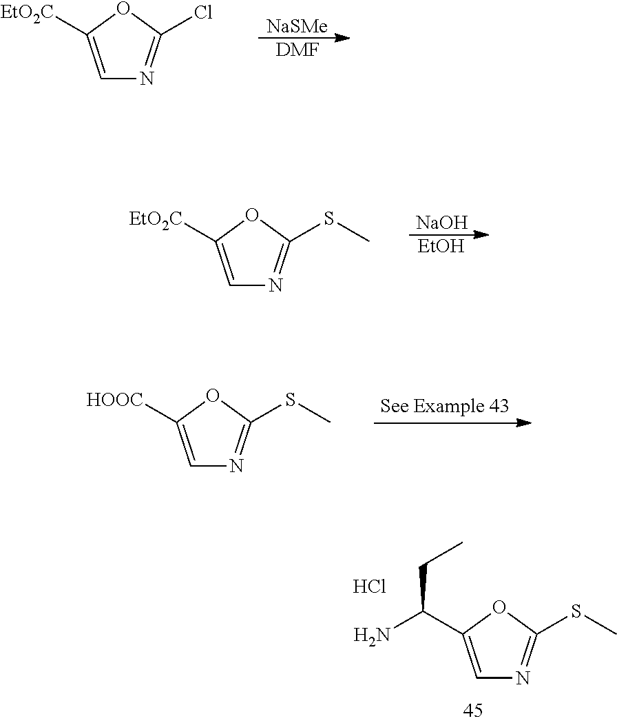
C1=C([EtO2C])OC(Cl)=N1.[NaSMe].[DMF].C1=C([EtO2C])OC(SC)=N1.[NaOH].[EtOH].C1=C([HOOC])OC(SC)=N1.C1=C(C(N)CC)OC(SC)=N1.Cl
